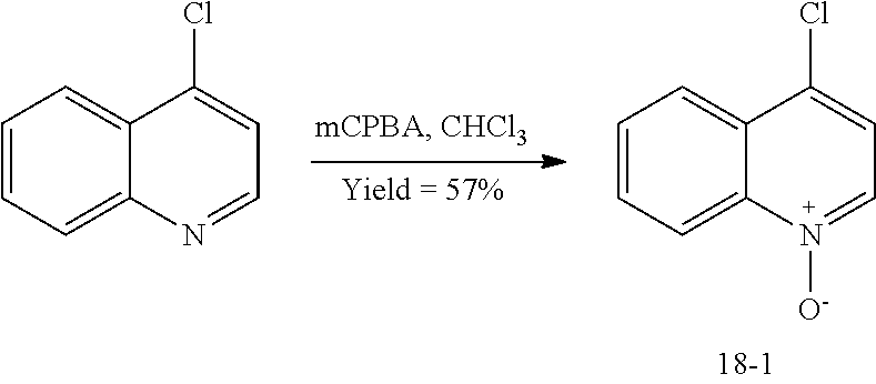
C1=CC=C2C(=C1)C(Cl)=CC=N2[O-].C1=CC=C2C(=C1)C(Cl)=CC=N2
